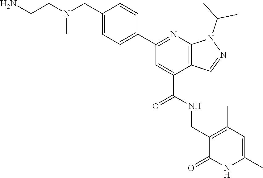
NCCN(CC1=CC=C(C2=NC3=C(C(C(NCC4=C(C)C=C(C)NC4=O)=O)=C2)C=NN3C(C)C)C=C1)C
